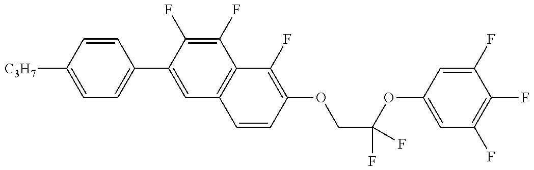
C1=C([C3H7])C=CC(C2=CC3=C(C(F)=C2F)C(F)=C(OCC(OC2=CC(F)=C(F)C(F)=C2)(F)F)C=C3)=C1
